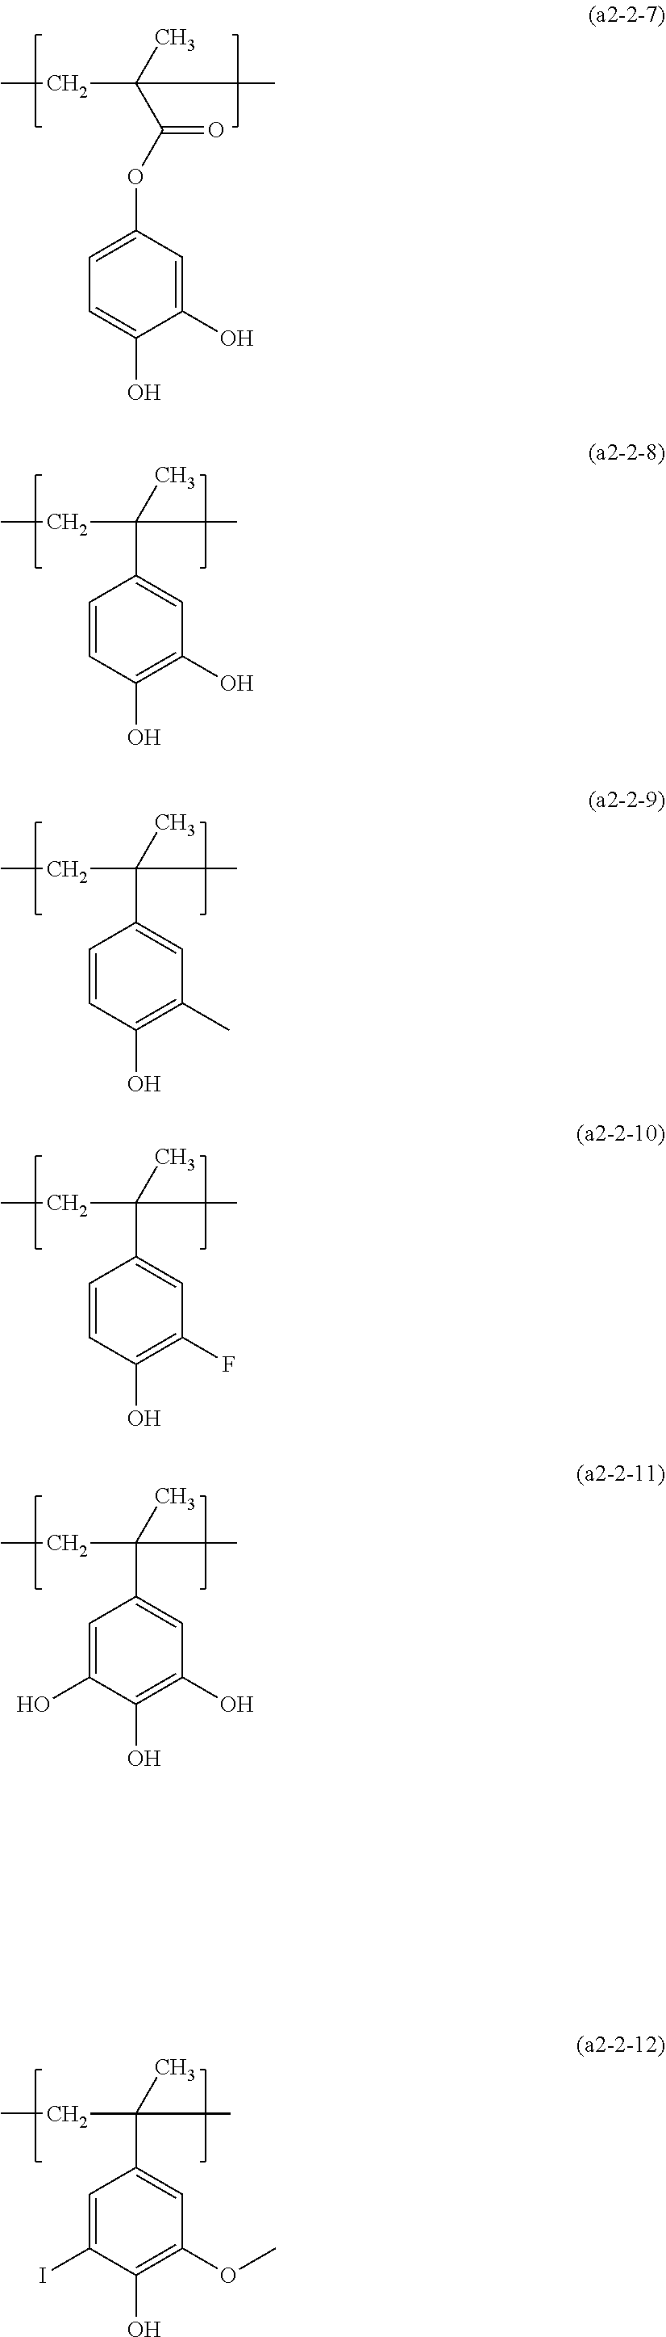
CC(C(OC1=CC=C(O)C(O)=C1)=O)(C)CC.CC(C1=CC(OC)=C(O)C(I)=C1)(C)CC.CC(C1=CC(O)=C(O)C=C1)(C)CC.CC(C1=CC(C)=C(O)C=C1)(C)CC.CC(C1=CC(F)=C(O)C=C1)(C)CC.CC(C1=CC(O)=C(O)C(O)=C1)(C)CC
